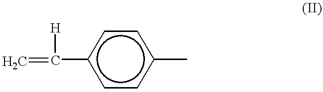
C=C(c1ccc(C)cc1)[H]
